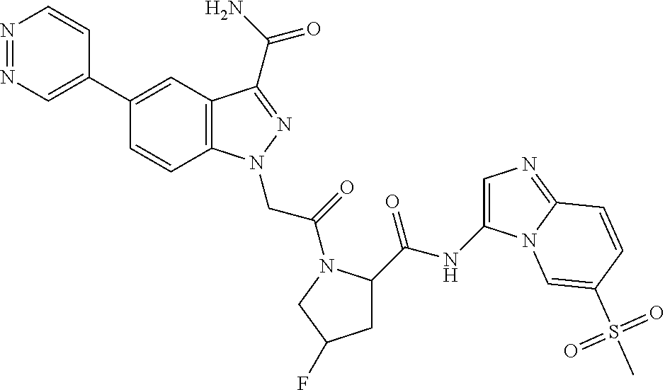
C1(C2=CN=NC=C2)=CC2=C(C=C1)N(CC(=O)N1C(C(=O)NC3=CN=C4N3C=C(S(C)(=O)=O)C=C4)CC(F)C1)N=C2C(N)=O
